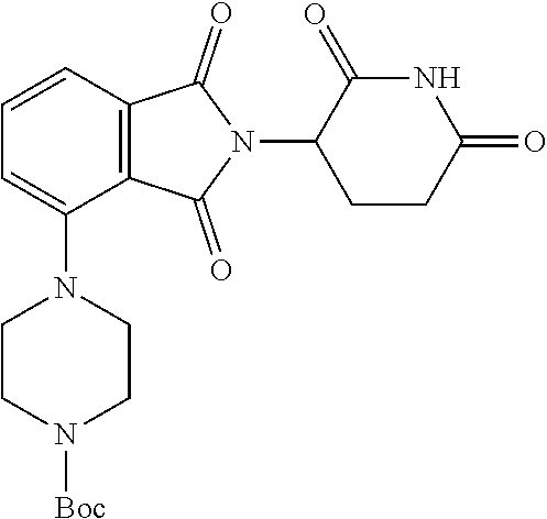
C1=C(N2CCN([Boc])CC2)C2=C(C=C1)C(=O)N(C1CCC(=O)NC1=O)C2=O
